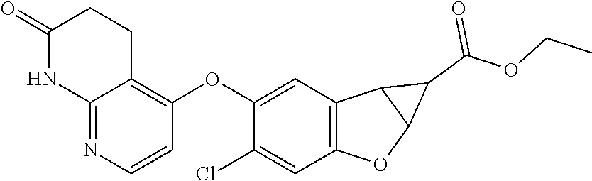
C1(OC2=C3C(=NC=C2)NC(=O)CC3)=CC2=C(C=C1Cl)OC1C2C1C(OCC)=O
